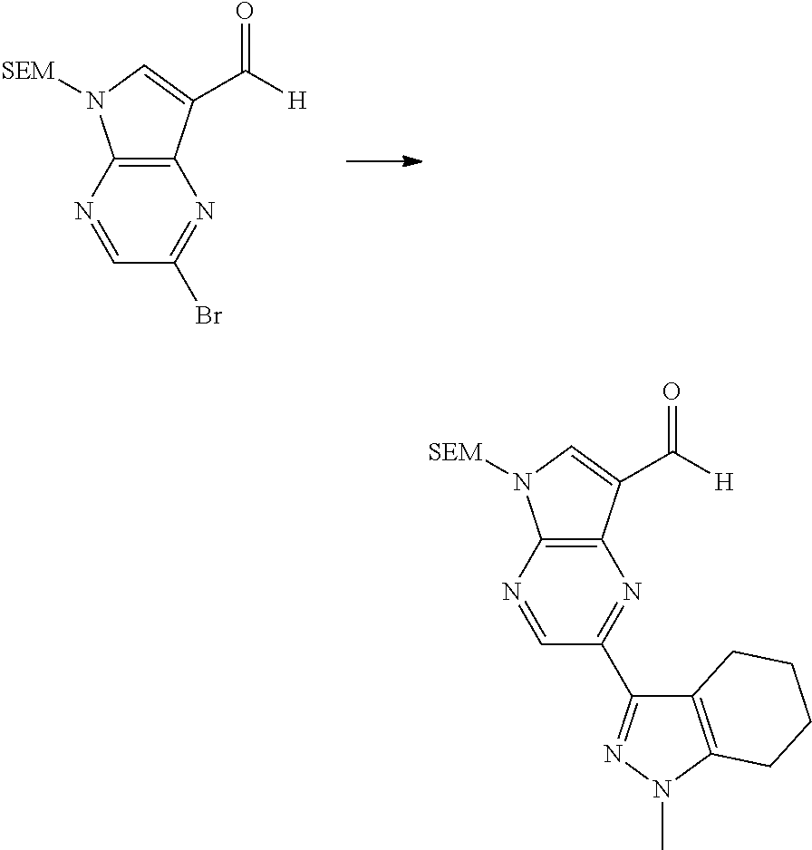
C1=NC2=C(N=C1Br)C(C([H])=O)=CN2[SEM].C1=NC2=C(N=C1C1=NN(C)C3=C1CCCC3)C(C([H])=O)=CN2[SEM]
